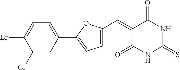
C1(=CC2=CC=C(C3=CC=C(Br)C(Cl)=C3)O2)C(=O)NC(=S)NC1=O
